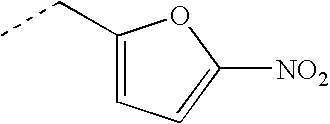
C1(CC)=CC=C([NO2])O1
